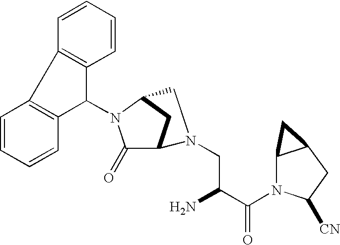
C1(=O)C2CC(N1C1C3=C(C4=C1C=CC=C4)C=CC=C3)CN2CC(C(N1C2C(CC1[CN])C2)=O)N
